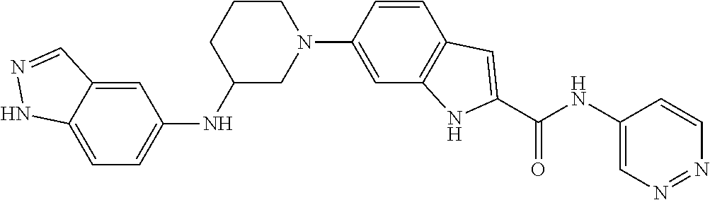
C1(NC2=CC=C3C(=C2)C=NN3)CN(C2=CC3=C(C=C2)C=C(C(NC2=CN=NC=C2)=O)N3)CCC1
